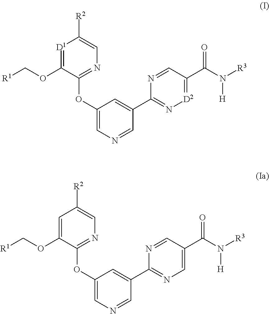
C1=C(OC[R1])C(OC2=CN=CC(C3=NC=C(C(N([R3])[H])=O)C=N3)=C2)=NC=C1[R2].[D1]1=C(OC[R1])C(OC2=CN=CC(C3=N[D2]=C(C(N([R3])[H])=O)C=N3)=C2)=NC=C1[R2]
